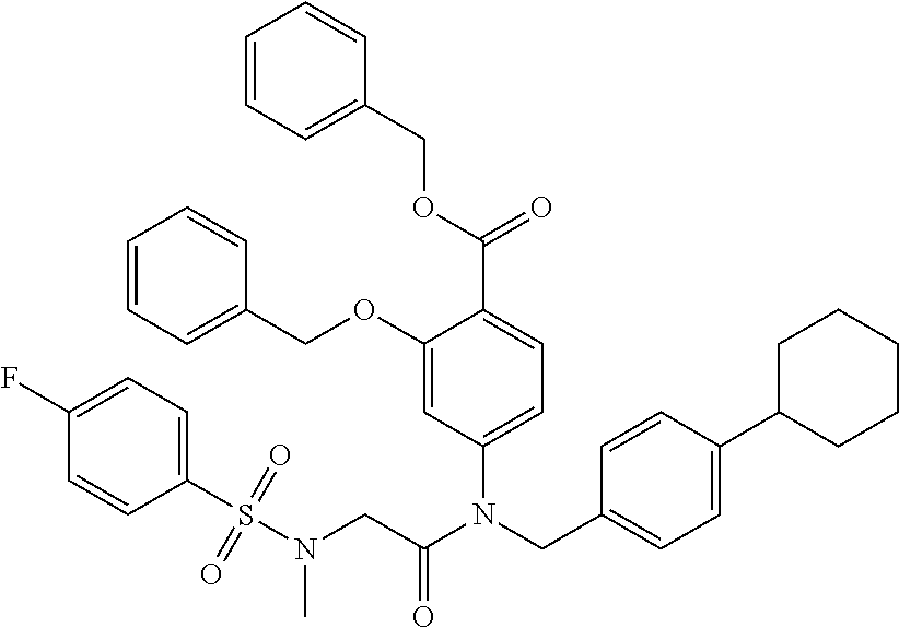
C1=C(N(CC2=CC=C(C3CCCCC3)C=C2)C(CN(S(C2=CC=C(F)C=C2)(=O)=O)C)=O)C=C(OCC2=CC=CC=C2)C(C(OCC2=CC=CC=C2)=O)=C1
